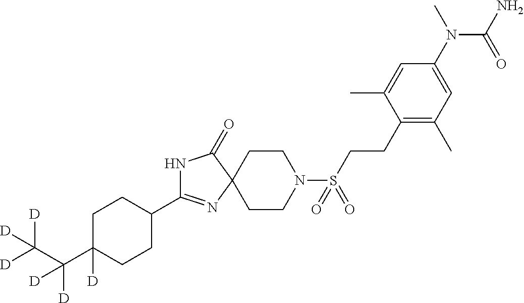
C1(C2=NC3(C(=O)N2)CCN(S(CCC2=C(C)C=C(N(C)C(N)=O)C=C2C)(=O)=O)CC3)CCC(C(C([D])([D])[D])([D])[D])([D])CC1
